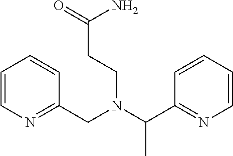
C1=CN=C(CN(C(C2=NC=CC=C2)C)CCC(=O)N)C=C1
